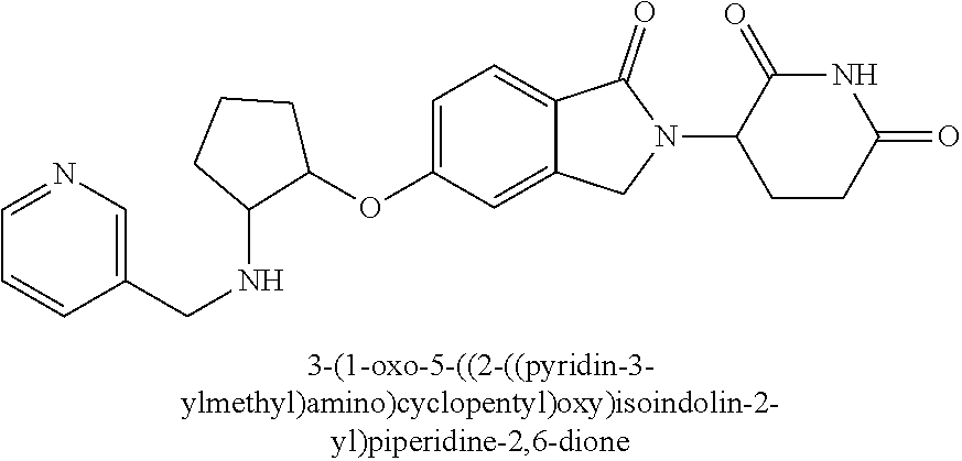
C1=C(OC2CCCC2NCC2=CN=CC=C2)C=C2C(=C1)C(=O)N(C1CCC(=O)NC1=O)C2
